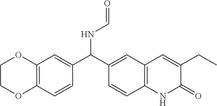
C12=C(C=CC(C(NC=O)C3=CC4=C(NC(=O)C(CC)=C4)C=C3)=C1)OCCO2
